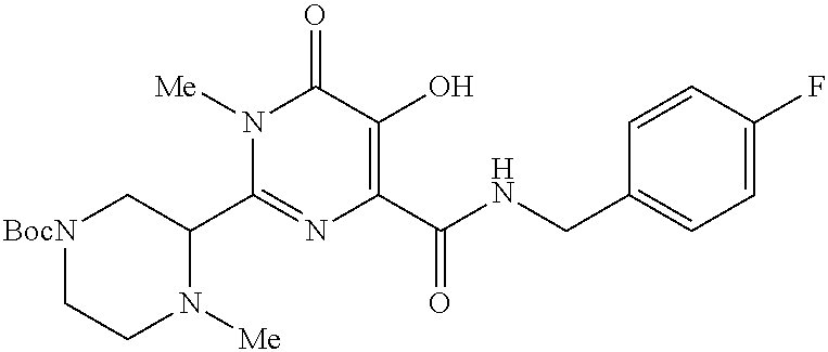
N1([Me])C(C2C[BocN]CCN2[Me])=NC(C(NCC2=CC=C(F)C=C2)=O)=C(O)C1=O
